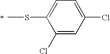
C1(Cl)=CC(Cl)=CC=C1SC
